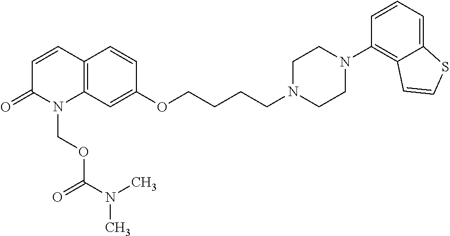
C1=CC=C2C(=C1N1CCN(CCCCOC3=CC4=C(C=C3)C=CC(=O)N4COC(N(C)C)=O)CC1)C=CS2
